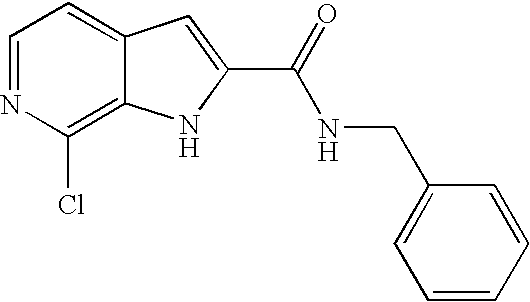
C1=NC(Cl)=C2C(=C1)C=C(C(=O)NCC1=CC=CC=C1)N2
